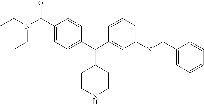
CCN(CC)C(C1=CC=C(C(C2=CC(NCC3=CC=CC=C3)=CC=C2)=C2CCNCC2)C=C1)=O
